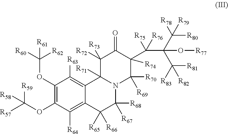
C1(OC([R60])([R62])[R61])=C(OC([R57])([R59])[R58])C([R64])=C2C(=C1[R63])C1([R71])N(C([R68])([R67])C2([R66])[R65])C([R70])([R69])C([R74])(C(C(C([R80])([R78])[R79])(C([R81])([R83])[R82])O[R77])([R75])[R76])C(=O)C1([R73])[R72]
